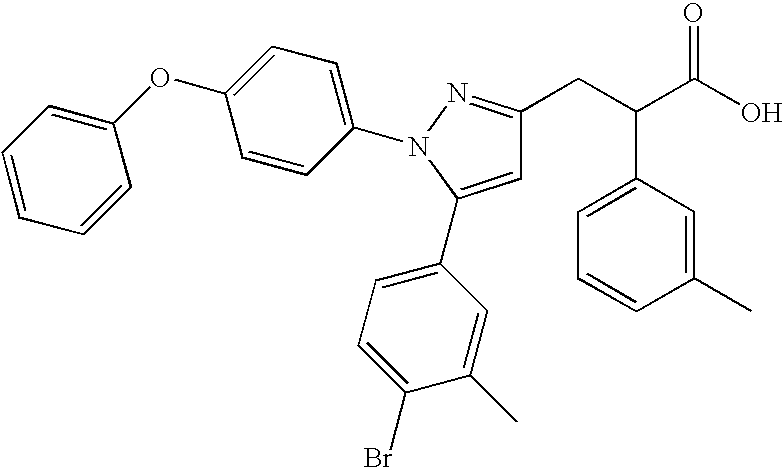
C(C(C(O)=O)C1=CC=CC(C)=C1)C1=NN(C2=CC=C(OC3=CC=CC=C3)C=C2)C(C2=CC=C(Br)C(C)=C2)=C1
